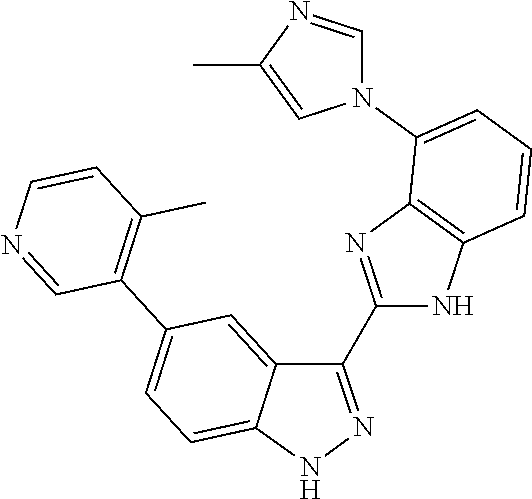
C1=CN=CC(C2=CC=C3C(=C2)C(C2=NC4=C(N2)C=CC=C4N2C=NC(C)=C2)=NN3)=C1C
